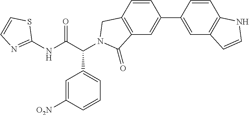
C1(NC(C(C2=CC=CC([O2N])=C2)N2CC3=C(C=C(C4=CC5=C(C=C4)NC=C5)C=C3)C2=O)=O)=NC=CS1
